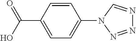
C1=CC(C(O)=O)=CC=C1N1N=NN=C1
